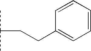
CC(C)CCC1=CC=CC=C1
